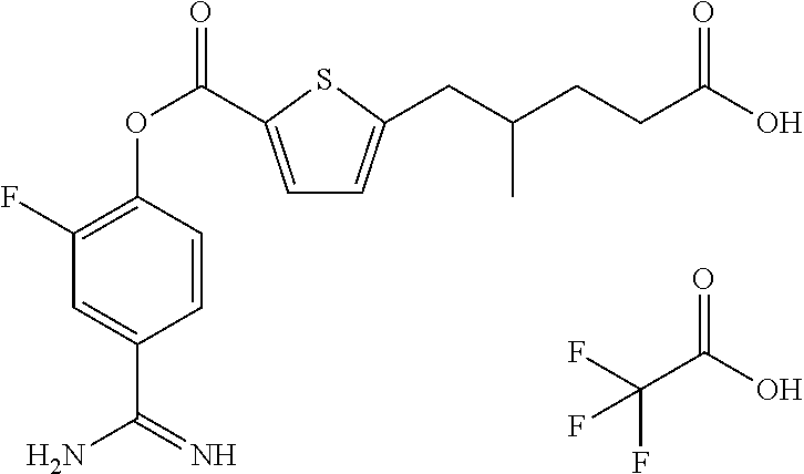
FC(C(O)=O)(F)F.C1=C(C(OC2=C(F)C=C(C(=N)N)C=C2)=O)SC(CC(CCC(O)=O)C)=C1
